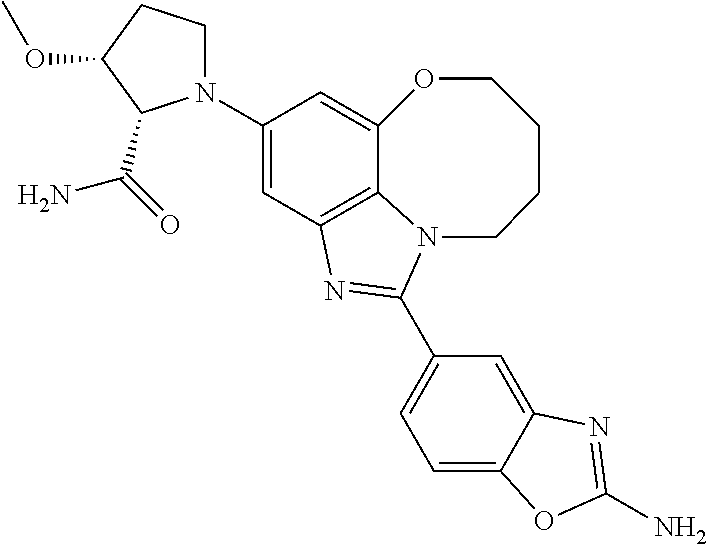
C12=C3C=C(N4CCC(OC)C4C(=O)N)C=C1OCCCCN2C(C1=CC=C2C(=C1)N=C(N)O2)=N3
